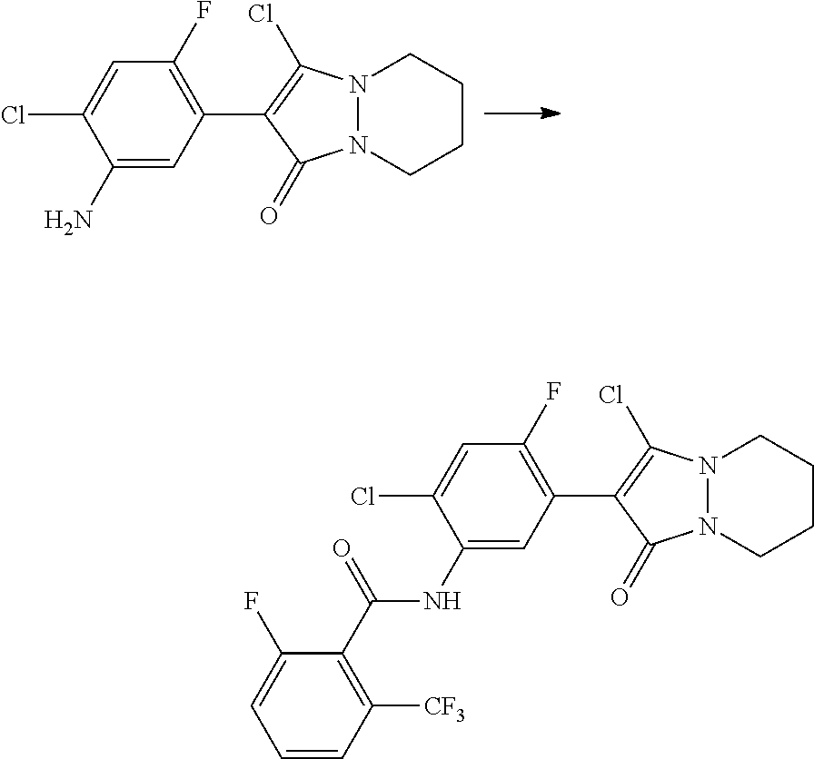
C1=C(Cl)C(N)=CC(C2=C(Cl)N3N(CCCC3)C2=O)=C1F.C1=C(Cl)C(NC(C2=C([CF3])C=CC=C2F)=O)=CC(C2=C(Cl)N3N(CCCC3)C2=O)=C1F
